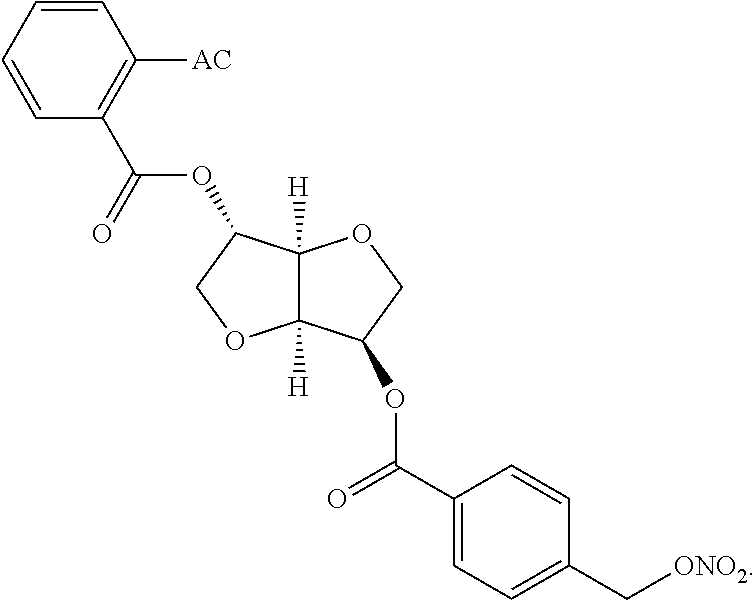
C1=CC=CC(C(=O)OC2C3([H])C([H])(OC2)C(OC(C2=CC=C(C[ONO2])C=C2)=O)CO3)=C1[AC]
